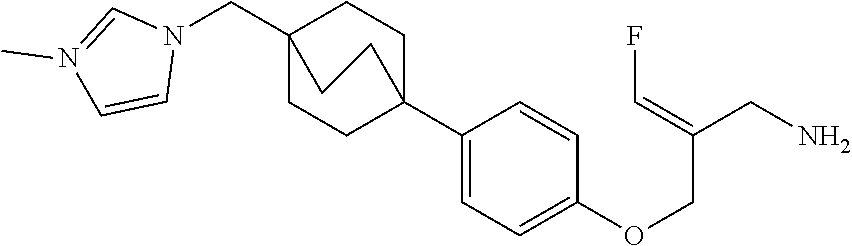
C1(C23CCC(CN4C=N(C)C=C4)(CC2)CC3)=CC=C(OCC(CN)=CF)C=C1
